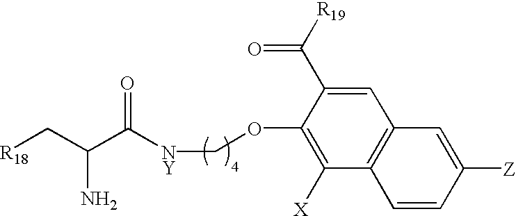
[R18]CC(C([NY]COC1=C([X])C2=C(C=C1C([R19])=O)C=C([Z])C=C2)=O)N
